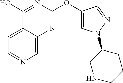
C1=C2C(=CC=N1)C(O)=NC(OC1=CN(C3CNCCC3)N=C1)=N2
